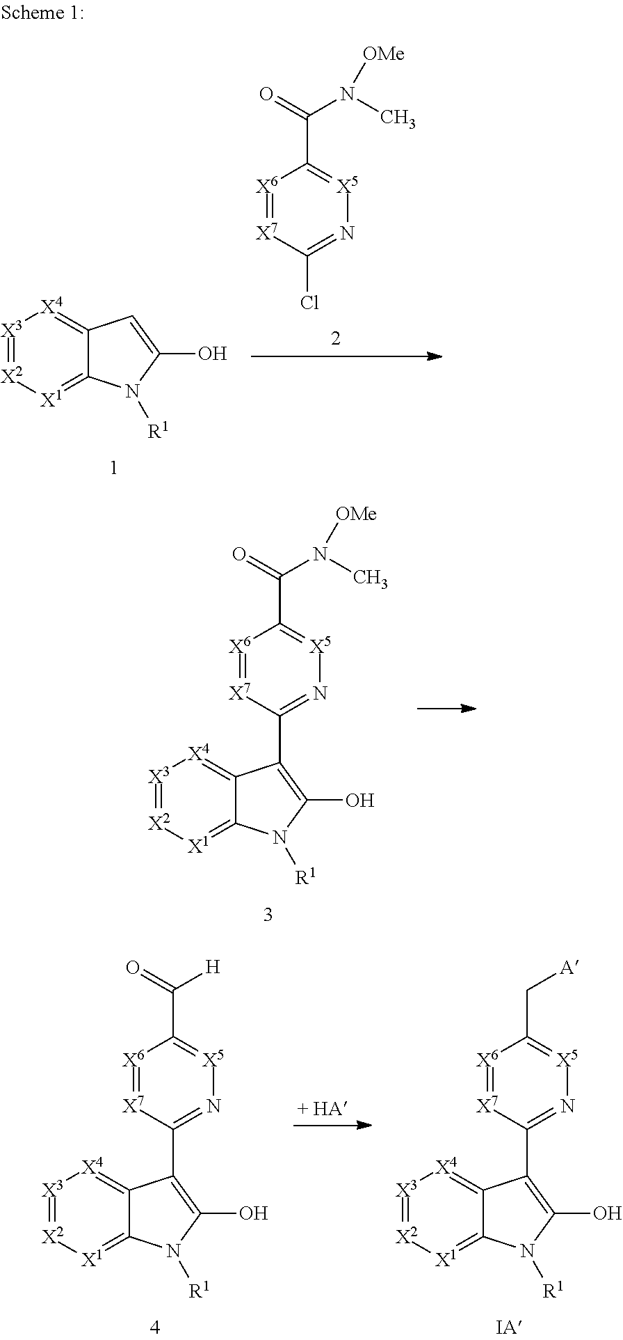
[X3]1=[X2][X1]=C2C(=[X4]1)C=C(O)N2[R1].[X6]1=[X7]C(Cl)=N[X5]=C1C(=O)N(C)[OMe].[X6]1=[X7]C(C2=C(O)N([R1])C3=[X1][X2]=[X3][X4]=C32)=N[X5]=C1C(=O)N(C)[OMe].[X6]1=[X7]C(C2=C(O)N([R1])C3=[X1][X2]=[X3][X4]=C32)=N[X5]=C1C(=O)[H].[X6]1=[X7]C(C2=C(O)N([R1])C3=[X1][X2]=[X3][X4]=C32)=N[X5]=C1C[A]
